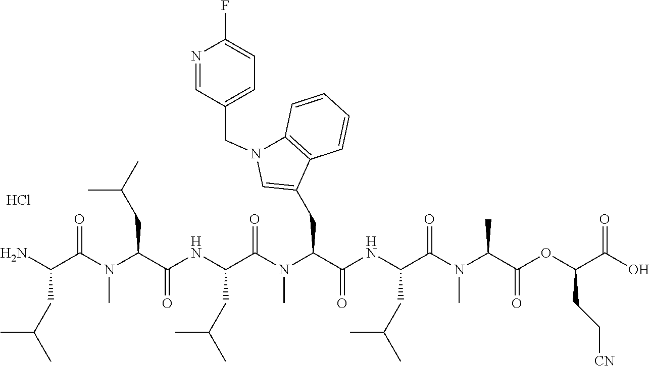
NC(C(N(C(C(NC(C(N(C(C(NC(C(N(C(C(OC(C(O)=O)CC[CN])=O)C)C)=O)CC(C)C)=O)CC1=CN(CC2=CC=C(F)N=C2)C2=C1C=CC=C2)C)=O)CC(C)C)=O)CC(C)C)C)=O)CC(C)C.Cl
